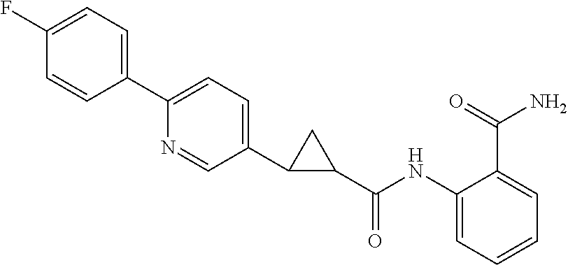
C1(F)=CC=C(C2=CC=C(C3C(C(NC4=CC=CC=C4C(=O)N)=O)C3)C=N2)C=C1
